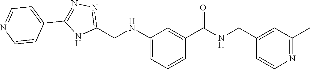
C1(CNC2=CC=CC(C(=O)NCC3=CC(C)=NC=C3)=C2)=NN=C(C2=CC=NC=C2)N1
